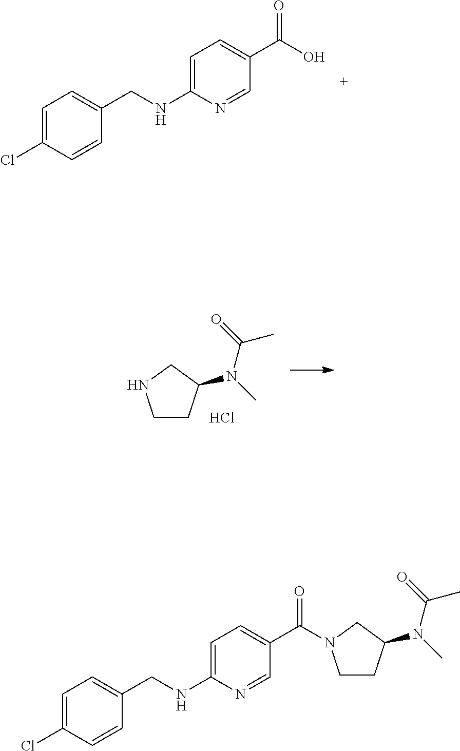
C1=C(Cl)C=CC(CNC2=CC=C(C(O)=O)C=N2)=C1.C1CC(N(C)C(=O)C)CN1.Cl.C1=C(Cl)C=CC(CNC2=CC=C(C(=O)N3CCC(N(C)C(=O)C)C3)C=N2)=C1
